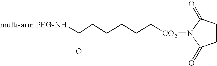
[multi-arm PEG-NH]C(CCCCC[CO2]N1C(=O)CCC1=O)=O
